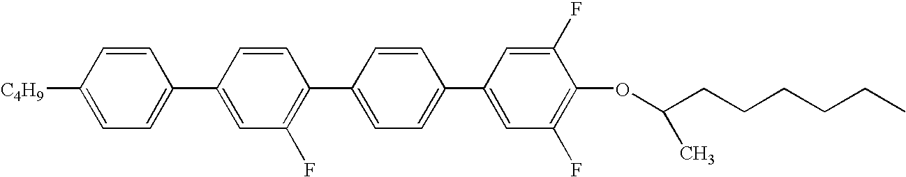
C1=C([C4H9])C=CC(C2=CC(F)=C(C3=CC=C(C4=CC(F)=C(OC(CCCCCC)C)C(F)=C4)C=C3)C=C2)=C1
